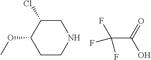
C1C(Cl)C(OC)CCN1.C(C(=O)O)(F)(F)F
